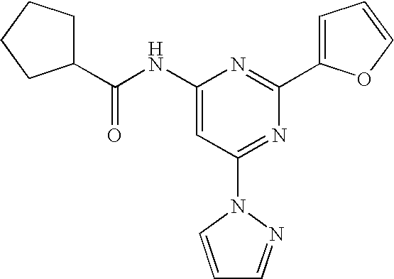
C1(NC(C2CCCC2)=O)=CC(N2C=CC=N2)=NC(C2=CC=CO2)=N1
